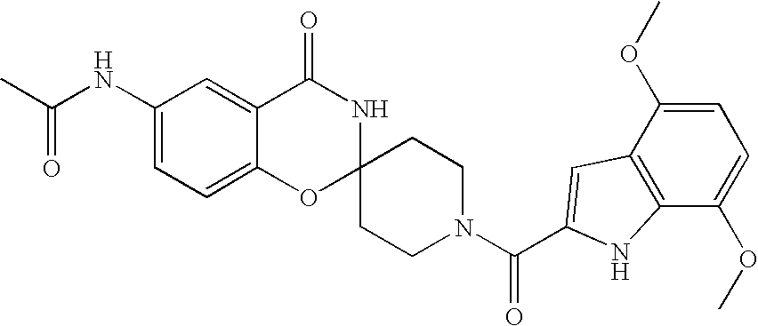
C1(NC(C)=O)=CC=C2C(=C1)C(=O)NC1(O2)CCN(C(=O)C2=CC3=C(C(OC)=CC=C3OC)N2)CC1
